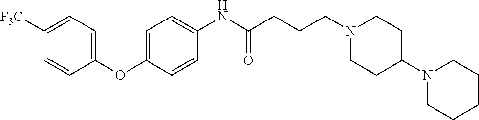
C1(OC2=CC=C(NC(CCCN3CCC(N4CCCCC4)CC3)=O)C=C2)=CC=C([F3C])C=C1
